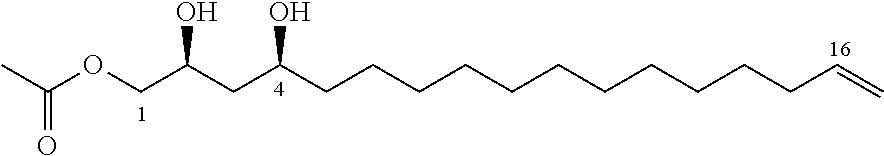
CC(=O)OCC(CC(O)CCCCCCCCCCCC=C)O
